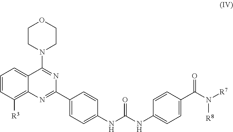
C1=CC([R3])=C2C(=C1)C(N1CCOCC1)=NC(C1=CC=C(NC(NC3=CC=C(C(N([R7])[R8])=O)C=C3)=O)C=C1)=N2
